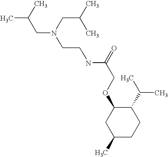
O(C1CC(C)CCC1C(C)C)CC(NCCN(CC(C)C)CC(C)C)=O
